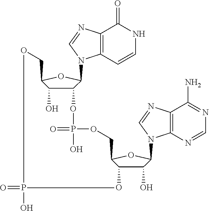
C12=C(C=CNC1=O)N(C1C(OP(=O)(O)OCC3C(O)C(O)C(N4C5=C(C(N)=NC=N5)N=C4)O3)C(O)C(CO)O1)C=N2.O=PO
